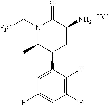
N1(C[F3C])C(C)C(C2=CC(F)=CC(F)=C2F)CC(N)C1=O.Cl
